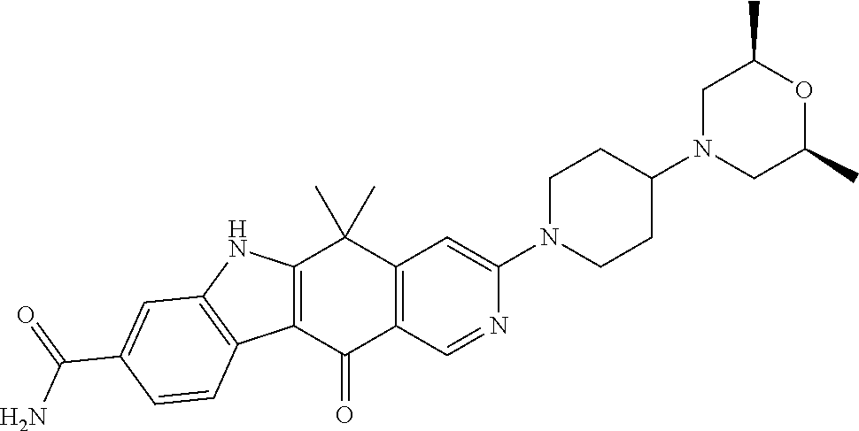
C12=C(C(=O)C3=C(C1(C)C)C=C(N1CCC(N4CC(C)OC(C)C4)CC1)N=C3)C1=C(N2)C=C(C(=O)N)C=C1
